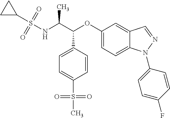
N(C(C(OC1=CC=C2C(=C1)C=NN2C1=CC=C(F)C=C1)C1=CC=C(S(=O)(=O)C)C=C1)C)S(C1CC1)(=O)=O
